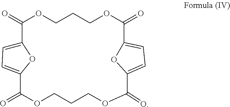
O=C1OCCCOC(=O)C2=CC=C(O2)C(=O)OCCCOC(=O)C2=CC=C1O2
